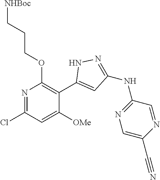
N1=C(Cl)C=C([OMe])C(C2=CC(NC3=NC=C(C#N)N=C3)=NN2)=C1OCCC[NHBoc]
